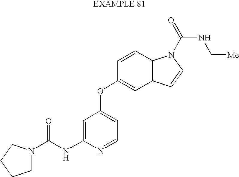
C(NC1=CC(OC2=CC3=C(C=C2)N(C(NC[Me])=O)C=C3)=CC=N1)(=O)N1CCCC1
